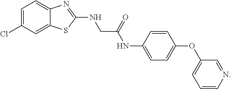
C1=C(Cl)C=C2C(=C1)N=C(NCC(NC1=CC=C(OC3=CC=CN=C3)C=C1)=O)S2
